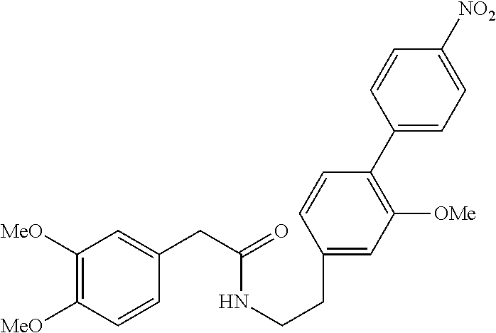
C1(CCNC(CC2=CC([MeO])=C([MeO])C=C2)=O)=CC([OMe])=C(C2=CC=C([NO2])C=C2)C=C1
